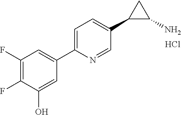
C1=C(O)C(F)=C(F)C=C1C1=CC=C(C2C(N)C2)C=N1.Cl
